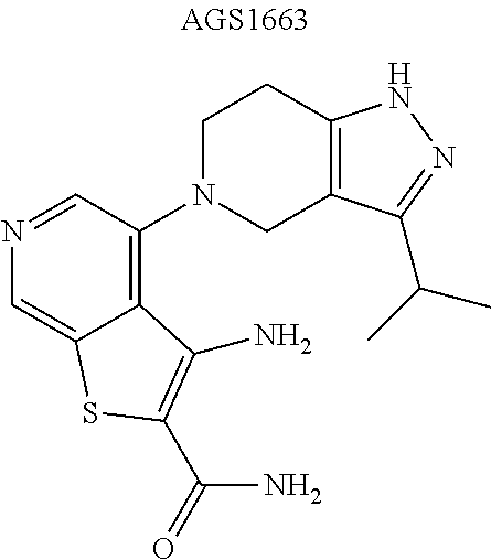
C1N(C2=C3C(=CN=C2)SC(C(N)=O)=C3N)CC2=C(C1)NN=C2C(C)C
